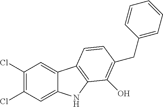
C1(Cl)=C(Cl)C=C2C(=C1)C1=C(N2)C(O)=C(CC2=CC=CC=C2)C=C1
